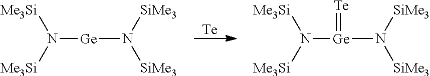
[Me3Si]N([Me3Si])[Ge]N([SiMe3])[SiMe3].[Me3Si]N([Me3Si])[Ge](N([SiMe3])[SiMe3])=[Te].[Te]
